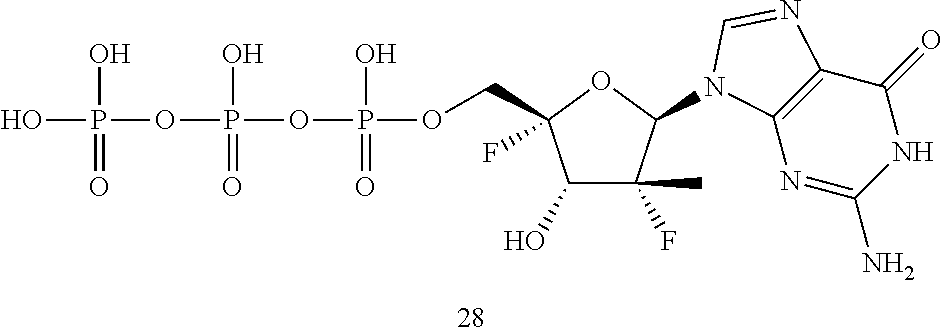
OP(OP(OP(OCC1(F)C(O)C(F)(C)C(N2C3=C(C(=O)NC(N)=N3)N=C2)O1)(O)=O)(O)=O)(=O)O
